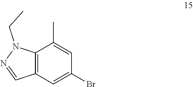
C12=C(C=C(Br)C=C1C)C=NN2CC
